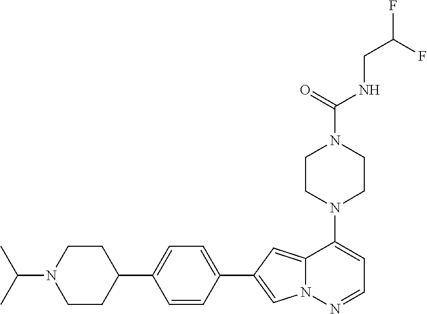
N1(C2=CC=NN3C2=CC(C2=CC=C(C4CCN(C(C)C)CC4)C=C2)=C3)CCN(C(NCC(F)F)=O)CC1
